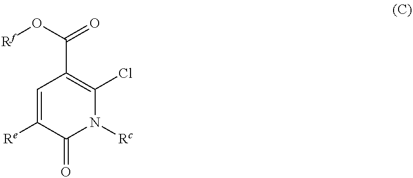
ClC1=C(C(=O)O[Rf])C=C([Re])C(=O)N1[Rc]
